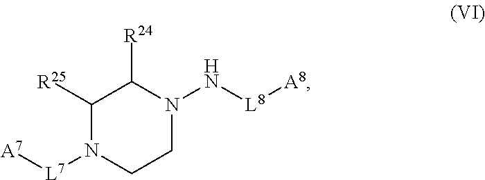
C1([R25])N([L7][A7])CCN(N[L8][A8])C1[R24]
